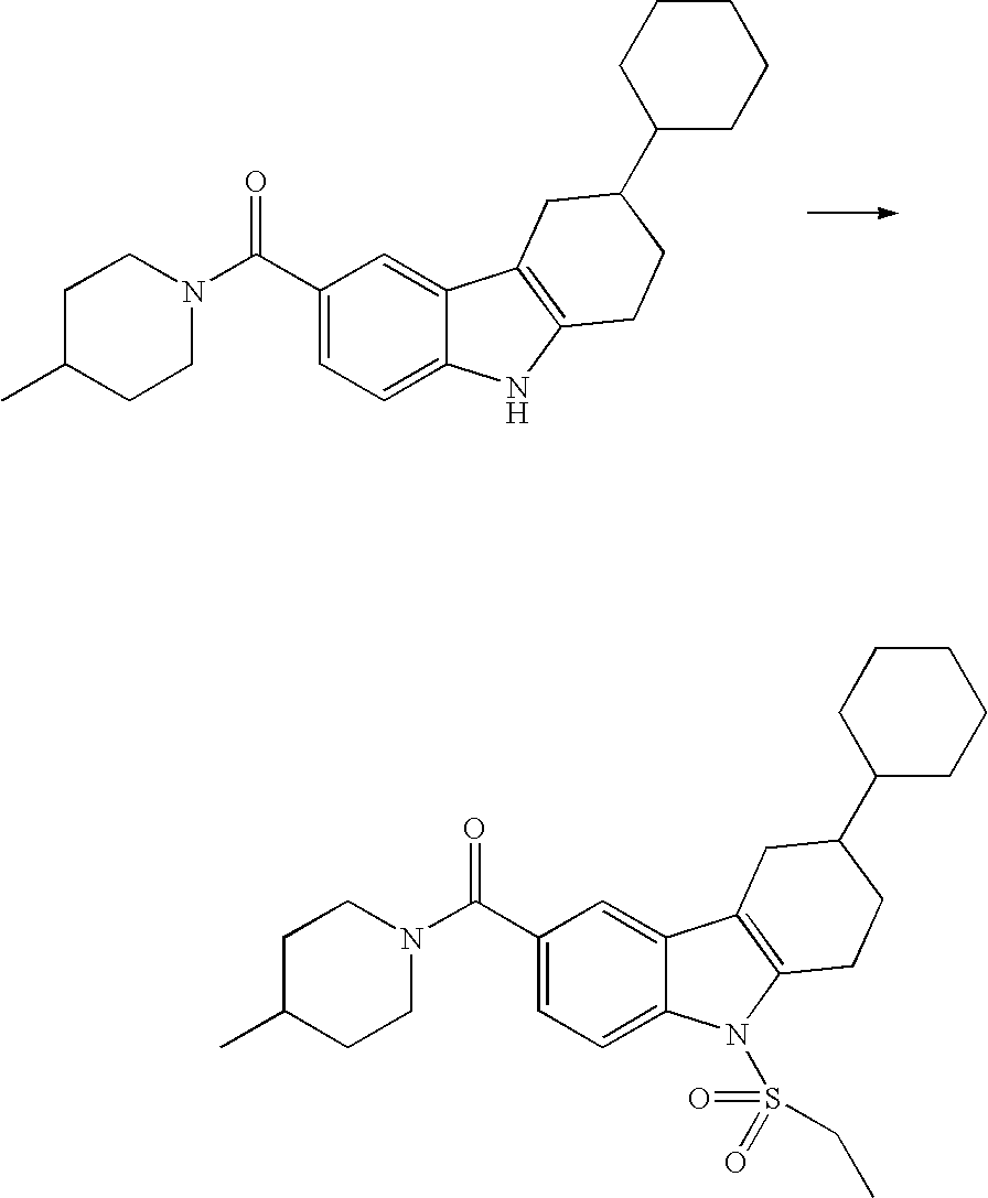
C1(C(N2CCC(C)CC2)=O)=CC=C2C(=C1)C1=C(N2)CCC(C2CCCCC2)C1.C1(C(N2CCC(C)CC2)=O)=CC=C2C(=C1)C1=C(N2S(=O)(=O)CC)CCC(C2CCCCC2)C1
